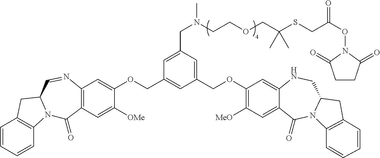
C1=CC=CC2=C1CC1N2C(=O)C2=C(N=C1)C=C(OCC1=CC(COC3=C([MeO])C=C4C(=C3)NCC3N(C4=O)C4=C(C3)C=CC=C4)=CC(CN(CCOCC(SCC(ON3C(=O)CCC3=O)=O)(C)C)C)=C1)C([OMe])=C2
